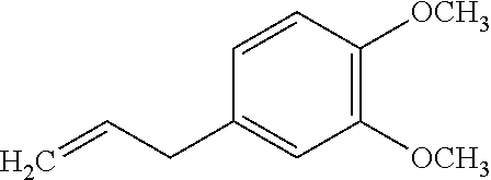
C1=CC([OCH3])=C([OCH3])C=C1CC=C
